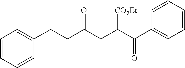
C(C(CC(C(C1=CC=CC=C1)=O)[CO2Et])=O)CC1=CC=CC=C1
